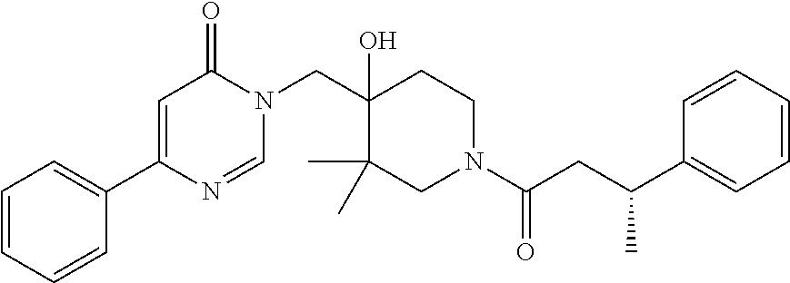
N1(CC2(O)C(C)(C)CN(C(=O)CC(C3=CC=CC=C3)C)CC2)C(=O)C=C(C2=CC=CC=C2)N=C1
